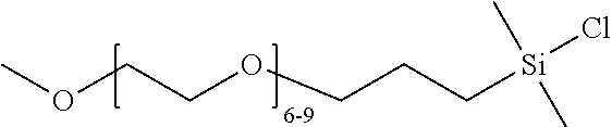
COCCOCCC[Si](Cl)(C)C.[6-9]
